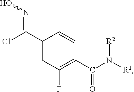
C(C1=CC(F)=C(C(N([R1])[R2])=O)C=C1)(Cl)=NO
